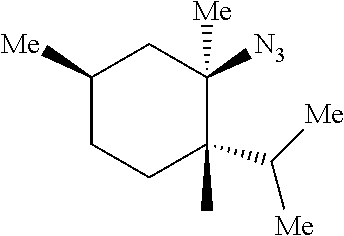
C1([Me])CCC(C([Me])[Me])(C)C([N3])([Me])C1
